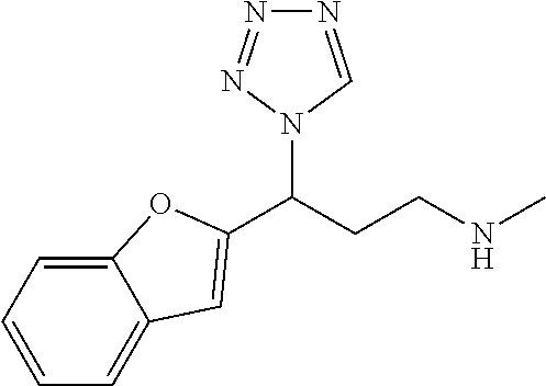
C(CCNC)(N1C=NN=N1)C1=CC2=CC=CC=C2O1
